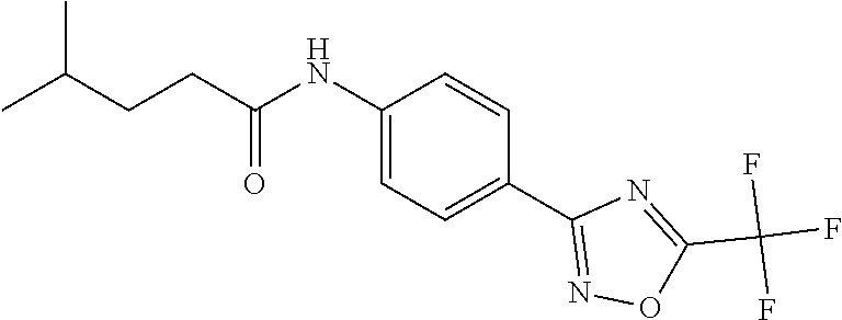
C1(NC(CCC(C)C)=O)=CC=C(C2=NOC(C(F)(F)F)=N2)C=C1
